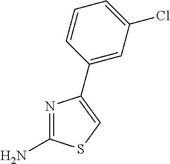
N1=C(N)SC=C1C1=CC(Cl)=CC=C1
